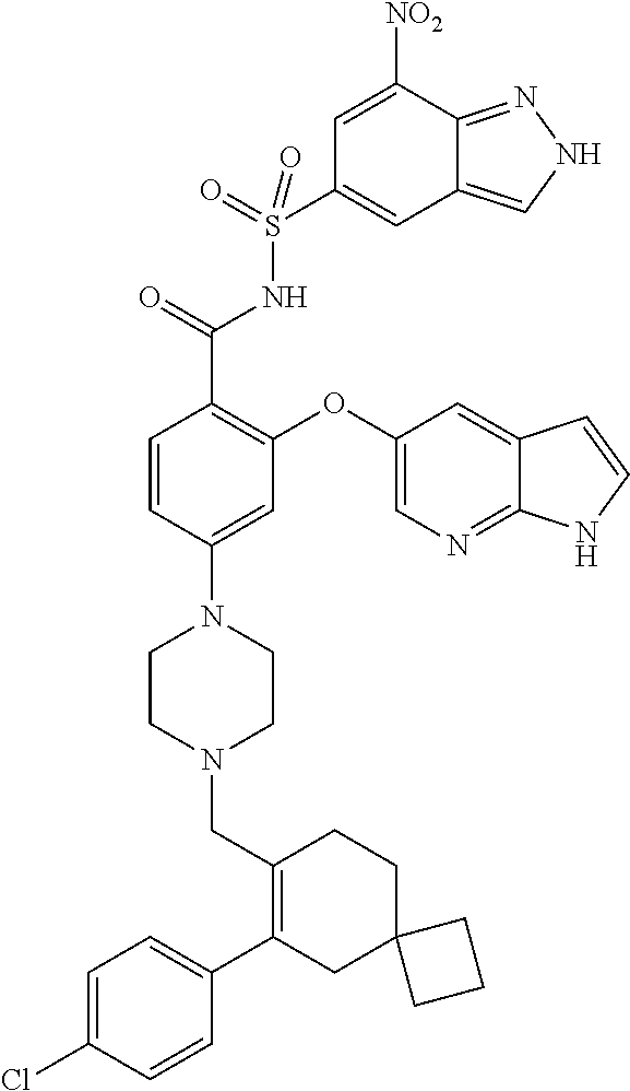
C1=C(Cl)C=CC(C2=C(CN3CCN(C4=CC(OC5=CN=C6C(=C5)C=CN6)=C(C(=O)NS(=O)(=O)C5=CC6=CNN=C6C([NO2])=C5)C=C4)CC3)CCC3(C2)CCC3)=C1
